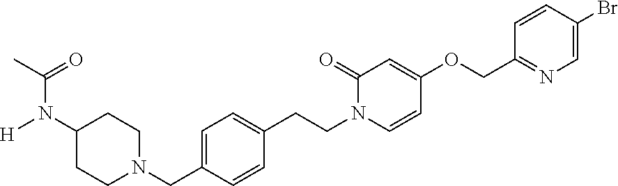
C1(CN2CCC(N(C(C)=O)[H])CC2)=CC=C(CCN2C(=O)C=C(OCC3=NC=C(Br)C=C3)C=C2)C=C1
